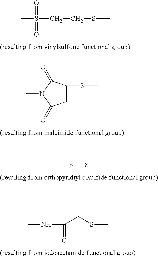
CS(=O)(=O)CCSC.C1C(SC)C(=O)N(C)C1=O.CSSC.CNC(CSC)=O
